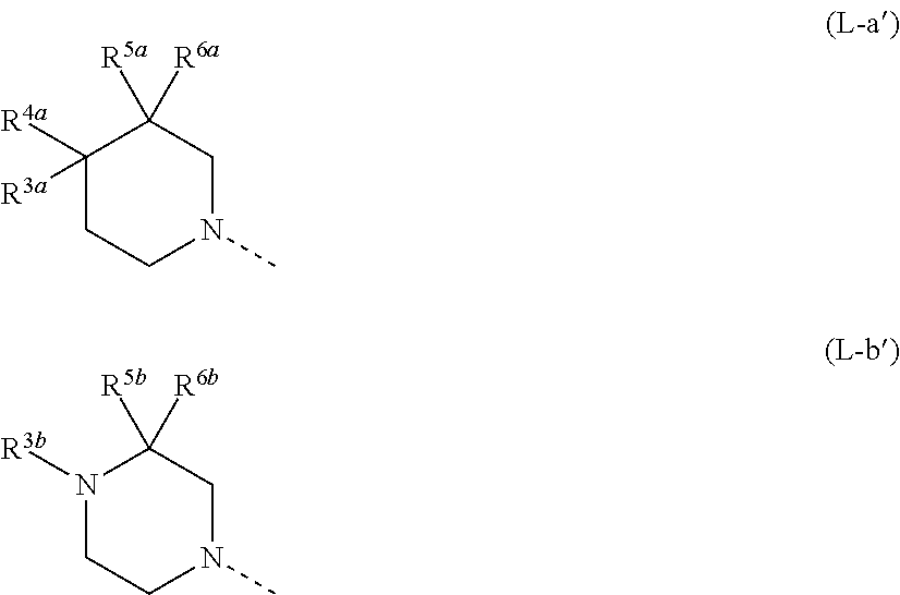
C1([R4a])([R3a])CCN(C)CC1([R6a])[R5a].N1([R3b])CCN(C)CC1([R6b])[R5b]
